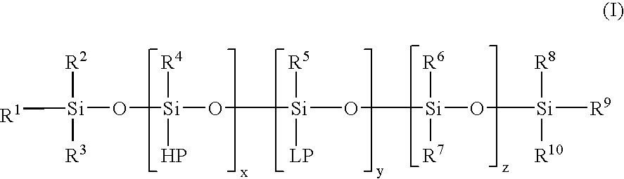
[R1][Si]([R2])([R3])O[Si]([R4])(P)O[Si](O[Si]([R6])([R7])O[Si]([R8])([R10])[R9])([LP])[R5]
